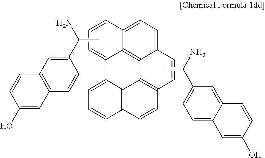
C1(O)=CC2=C(C=C1)C=C(C(C)N)C=C2.C1=CC2=CC=C3C4=C2C(=C1)C1=CC=CC2=C1C4=C(C=C3)C=C2.C1=C2C(=CC(C(C)N)=C1)C=CC(O)=C2
